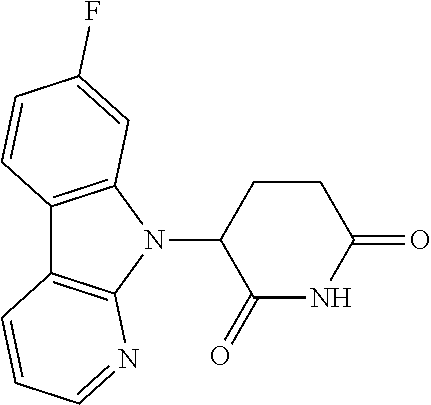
N1(C2C(=O)NC(=O)CC2)C2=C(C3=C1N=CC=C3)C=CC(F)=C2
